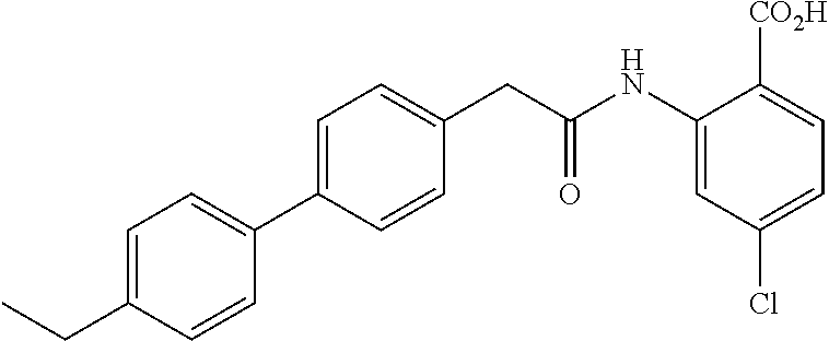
C1=C(C2=CC=C(CC)C=C2)C=CC(CC(NC2=CC(Cl)=CC=C2[CO2H])=O)=C1
